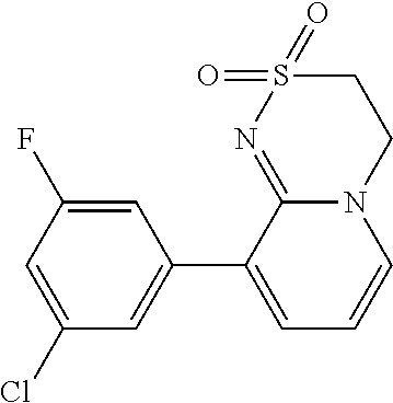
C1(Cl)=CC(F)=CC(C2=CC=CN3C2=NS(=O)(=O)CC3)=C1
